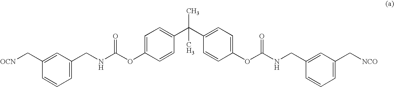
C1=C(CNC(OC2=CC=C(C(C)(C)C3=CC=C(OC(NCC4=CC(C[NCO])=CC=C4)=O)C=C3)C=C2)=O)C=C(C[OCN])C=C1
